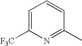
C1=C([F3C])N=C(C)C=C1
